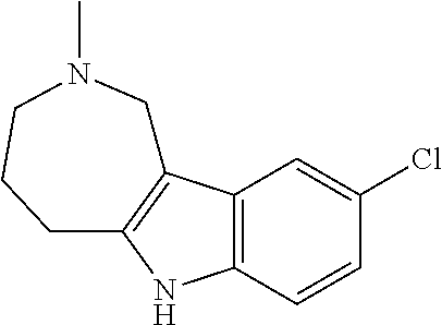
C12=C(C=C(Cl)C=C1)C1=C(N2)CCCN(C)C1
